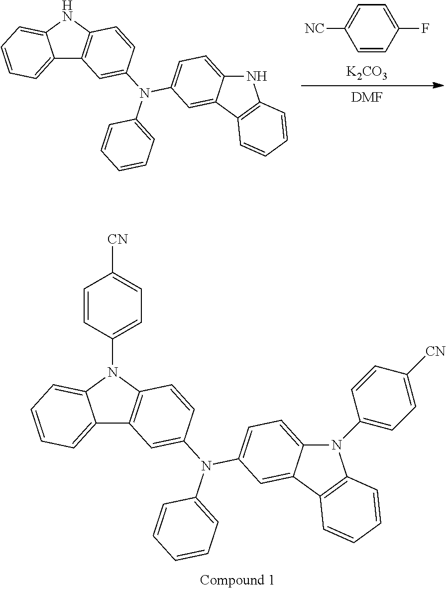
C12=CC=CC=C1N(C1=CC=C([CN])C=C1)C1=C2C=C(N(C2=CC=CC=C2)C2=CC=C3C(=C2)C2=C(N3C3=CC=C([CN])C=C3)C=CC=C2)C=C1.[NC]C1=CC=C(F)C=C1.[K2CO3].[DMF].C12=CC=CC=C1NC1=C2C=C(N(C2=CC=CC=C2)C2=CC=C3C(=C2)C2=C(N3)C=CC=C2)C=C1
